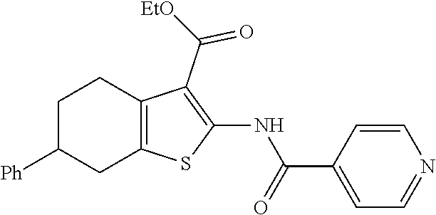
C1(C([EtO])=O)=C(NC(C2=CC=NC=C2)=O)SC2=C1CCC([Ph])C2
